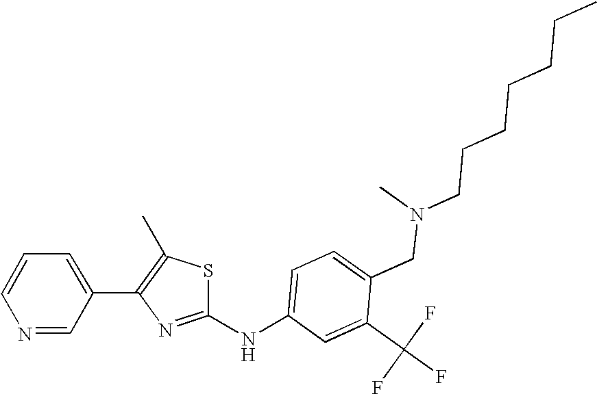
C1=C(CN(CCCCCCC)C)C(C(F)(F)F)=CC(NC2=NC(C3=CC=CN=C3)=C(C)S2)=C1
